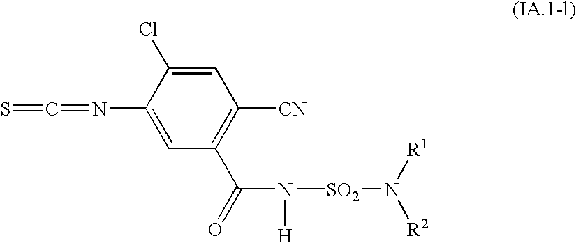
S=C=NC1=CC(C(=O)N([H])[SO2]N([R1])[R2])=C([CN])C=C1Cl
